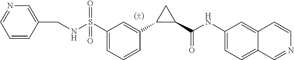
C1(S(NCC2=CN=CC=C2)(=O)=O)=CC=CC(C2C(C(NC3=CC=C4C(=C3)C=CN=C4)=O)C2)=C1
